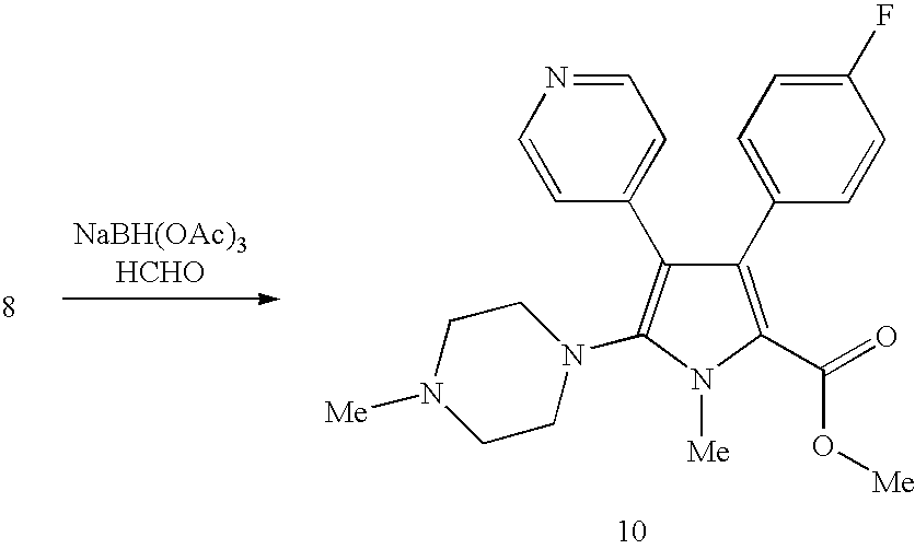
C1(C2=CC=C(F)C=C2)=C(C(=O)O[Me])N([Me])C(N2CCN([Me])CC2)=C1C1=CC=NC=C1
